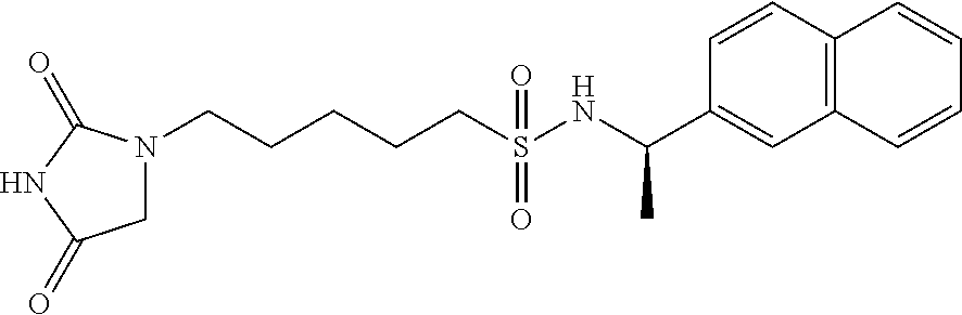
N1(CCCCCS(NC(C)C2=CC3=C(C=C2)C=CC=C3)(=O)=O)CC(=O)NC1=O
